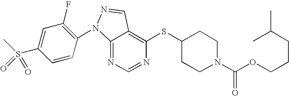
C12=NC=NC(SC3CCN(C(OCCCC(C)C)=O)CC3)=C1C=NN2C1=C(F)C=C(S(C)(=O)=O)C=C1
